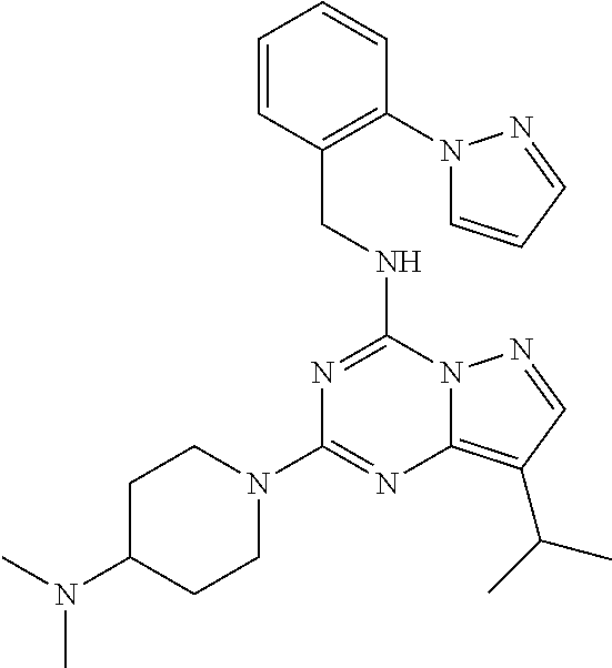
N1=C(NCC2=C(N3C=CC=N3)C=CC=C2)N2C(=C(C(C)C)C=N2)N=C1N1CCC(N(C)C)CC1
